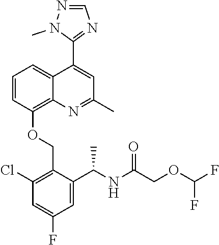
C1=CC(OCC2=C(Cl)C=C(F)C=C2C(C)NC(COC(F)F)=O)=C2C(=C1)C(C1=NC=NN1C)=CC(C)=N2
